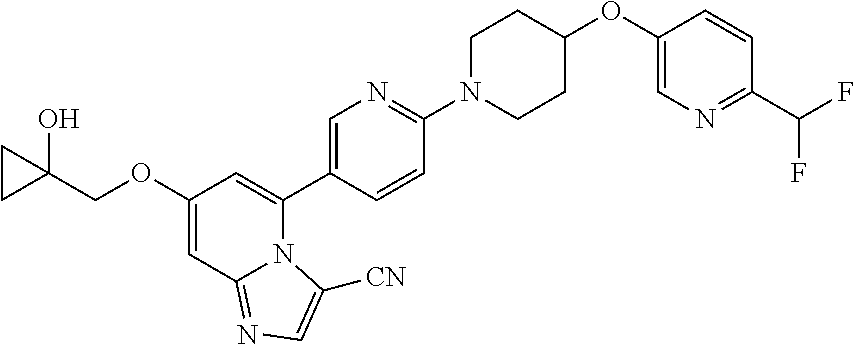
C1(OCC2(O)CC2)=CC2=NC=C([CN])N2C(C2=CN=C(N3CCC(OC4=CN=C(C(F)F)C=C4)CC3)C=C2)=C1
